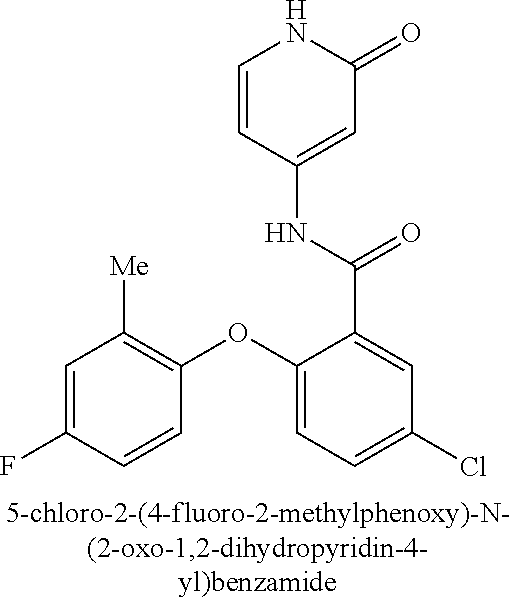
C1=CC(NC(C2=CC(Cl)=CC=C2OC2=C([Me])C=C(F)C=C2)=O)=CC(=O)N1
